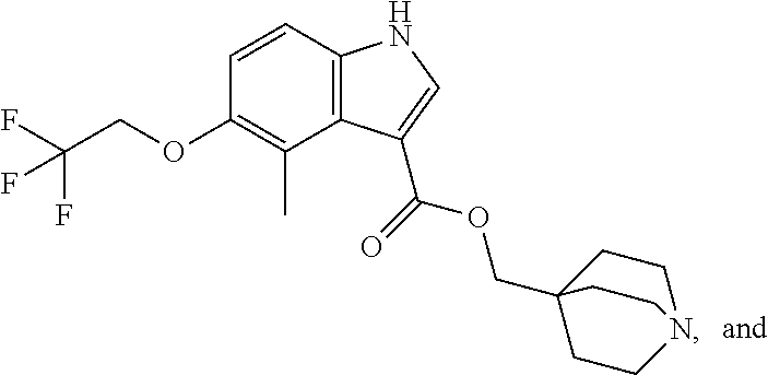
C12=C(C=CC(OCC(F)(F)F)=C1C)NC=C2C(OCC12CCN(CC1)CC2)=O
